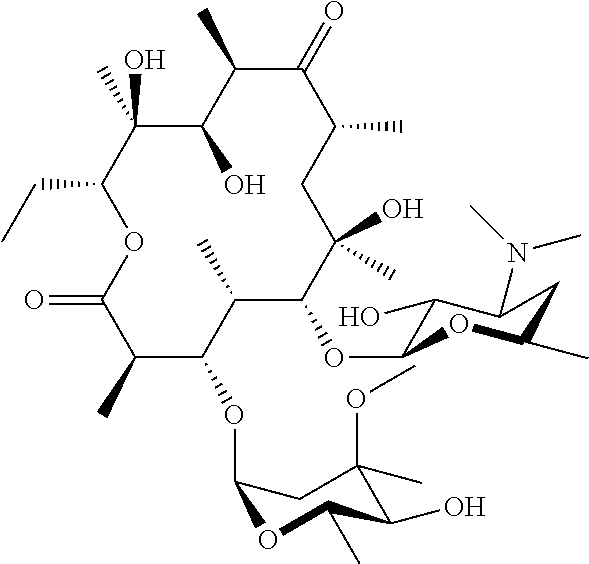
O=C1OC(CC)C(O)(C)C(O)C(C)C(=O)C(C)CC(O)(C)C(OC2C(O)C(N(C)C)CC(C)O2)C(C)C(OC2CC(OC)(C)C(O)C(C)O2)C1C
